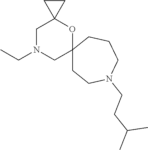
C(N1CC2(OC3(C1)CCN(CCC(C)C)CCC3)CC2)C
